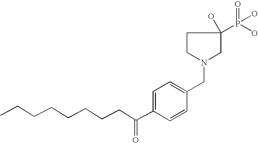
C1=C(C(CCCCCCCC)=O)C=CC(CN2CC(O)(P(O)(O)=O)CC2)=C1
